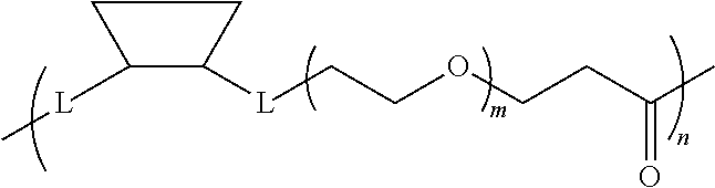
C1([L]C)C([L]CCOCCC(C)=O)CC1
